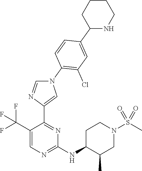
C1(C(F)(F)F)=CN=C(NC2C(C)CN(S(C)(=O)=O)CC2)N=C1C1=CN(C2=C(Cl)C=C(C3NCCCC3)C=C2)C=N1
